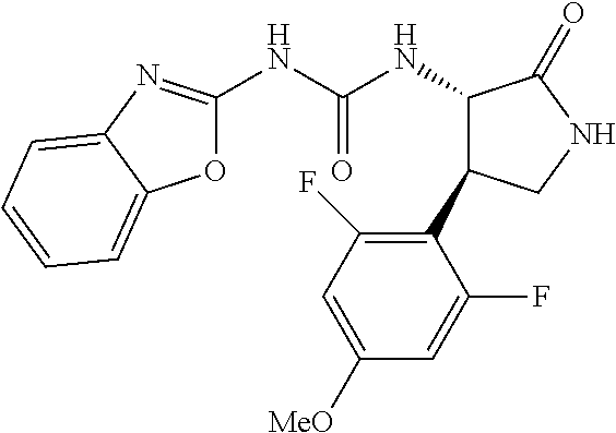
O1C(NC(NC2C(C3=C(F)C=C([MeO])C=C3F)CNC2=O)=O)=NC2=CC=CC=C12
